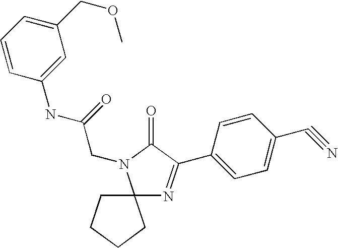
C12(N=C(C3=CC=C(C#N)C=C3)C(=O)N1CC(NC1=CC(COC)=CC=C1)=O)CCCC2
